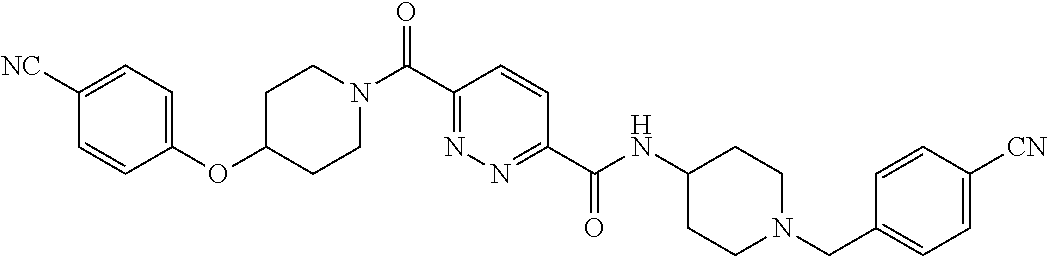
C1CN(C(C2=NN=C(C(=O)NC3CCN(CC4=CC=C([CN])C=C4)CC3)C=C2)=O)CCC1OC1=CC=C([NC])C=C1
